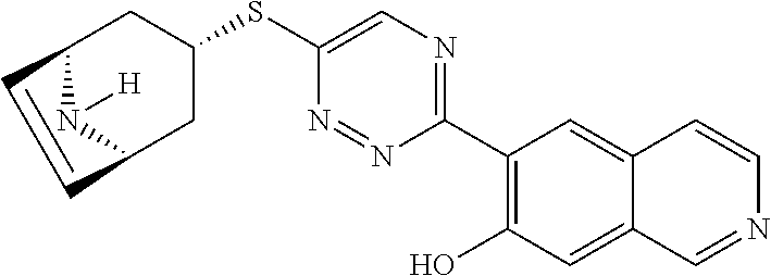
C1(C2=C(O)C=C3C(=C2)C=CN=C3)=NC=C(SC2CC3N([H])C(C2)C=C3)N=N1
